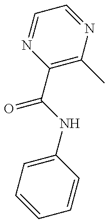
C1=CC=C(NC(=O)C2=C(C)N=CC=N2)C=C1
